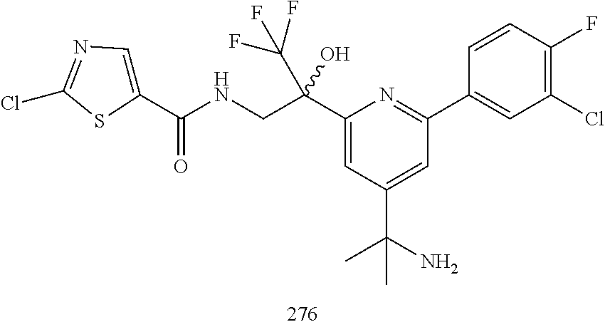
C1(C(NCC(C2=CC(C(N)(C)C)=CC(C3=CC(Cl)=C(F)C=C3)=N2)(O)C(F)(F)F)=O)=CN=C(Cl)S1
